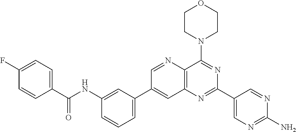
C1(NC(C2=CC=C(F)C=C2)=O)=CC(C2=CC3=C(C(N4CCOCC4)=NC(C4=CN=C(N)N=C4)=N3)N=C2)=CC=C1
